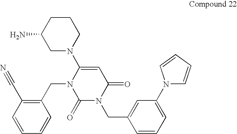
C1CC(N)CN(C2=CC(=O)N(CC3=CC(N4C=CC=C4)=CC=C3)C(=O)N2CC2=C(C#N)C=CC=C2)C1
